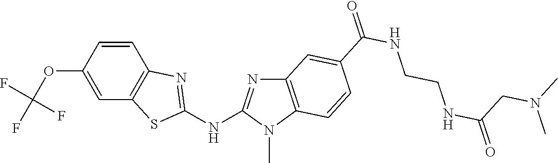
O(C1=CC2=C(C=C1)N=C(NC1=NC3=C(N1C)C=CC(C(NCCNC(=O)CN(C)C)=O)=C3)S2)C(F)(F)F
